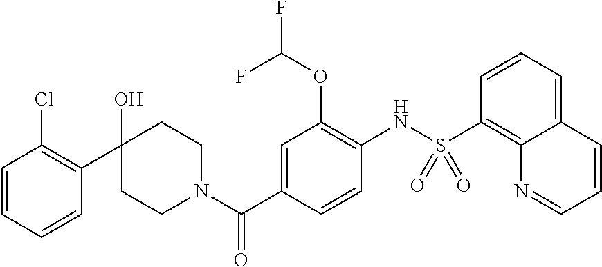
C1=CC=CC(C2(O)CCN(C(C3=CC(OC(F)F)=C(NS(C4=C5C(=CC=C4)C=CC=N5)(=O)=O)C=C3)=O)CC2)=C1Cl
